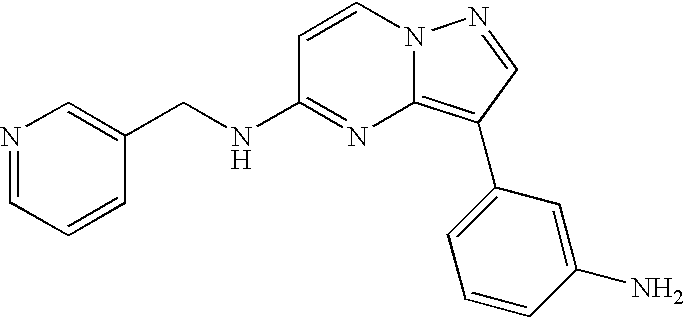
C1(CNC2=NC3=C(C4=CC=CC(N)=C4)C=NN3C=C2)=CN=CC=C1
